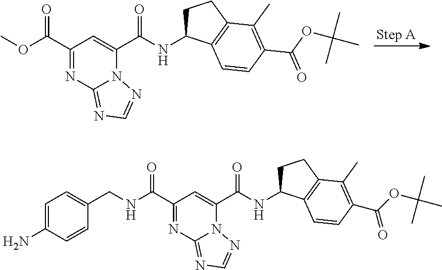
O=C(C1=NC2=NC=NN2C(C(NC2CCC3=C2C=CC(C(OC(C)(C)C)=O)=C3C)=O)=C1)OC.C1=C(N)C=CC(CNC(C2=NC3=NC=NN3C(C(NC3CCC4=C3C=CC(C(OC(C)(C)C)=O)=C4C)=O)=C2)=O)=C1
